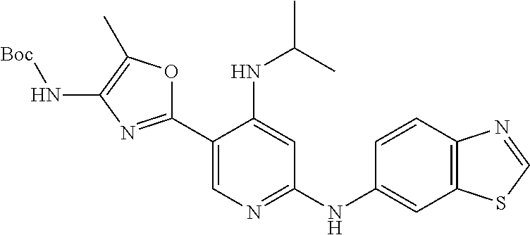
C1(C2=NC(N[Boc])=C(C)O2)=CN=C(NC2=CC3=C(C=C2)N=CS3)C=C1NC(C)C
